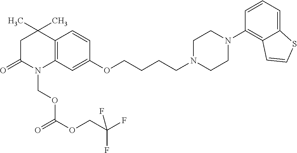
C12=C(C=C(OCCCCN3CCN(C4=C5C(=CC=C4)SC=C5)CC3)C=C1)N(COC(OCC(F)(F)F)=O)C(=O)CC2(C)C
